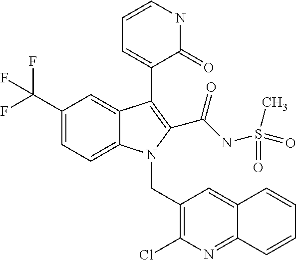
C12=CC=C(C(F)(F)F)C=C1C(C1=CC=CNC1=O)=C(C(=O)NS(C)(=O)=O)N2CC1=C(Cl)N=C2C(=C1)C=CC=C2
